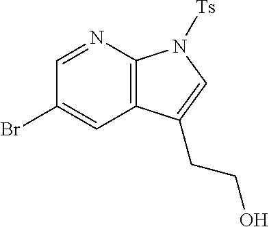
C12=C(N=CC(Br)=C1)N([Ts])C=C2CCO
